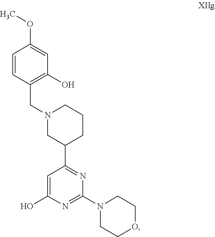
C1C(C2=NC(N3CCOCC3)=NC(O)=C2)CN(CC2=C(O)C=C(OC)C=C2)CC1
